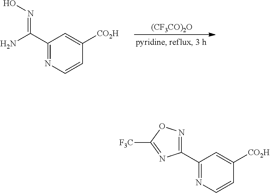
C1(C(=NO)N)=NC=CC([CO2H])=C1.[(CF3CO)2O].C1(C2=NOC([F3C])=N2)=NC=CC([CO2H])=C1
